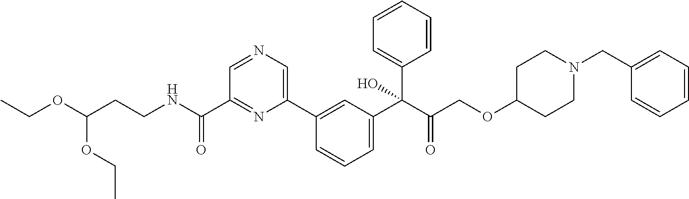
CCOC(CCNC(C1=NC(C2=CC(C(C(COC3CCN(CC4=CC=CC=C4)CC3)=O)(C3=CC=CC=C3)O)=CC=C2)=CN=C1)=O)OCC
